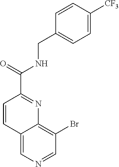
C(=O)(C1=NC2=C(Br)C=NC=C2C=C1)NCC1=CC=C([CF3])C=C1
